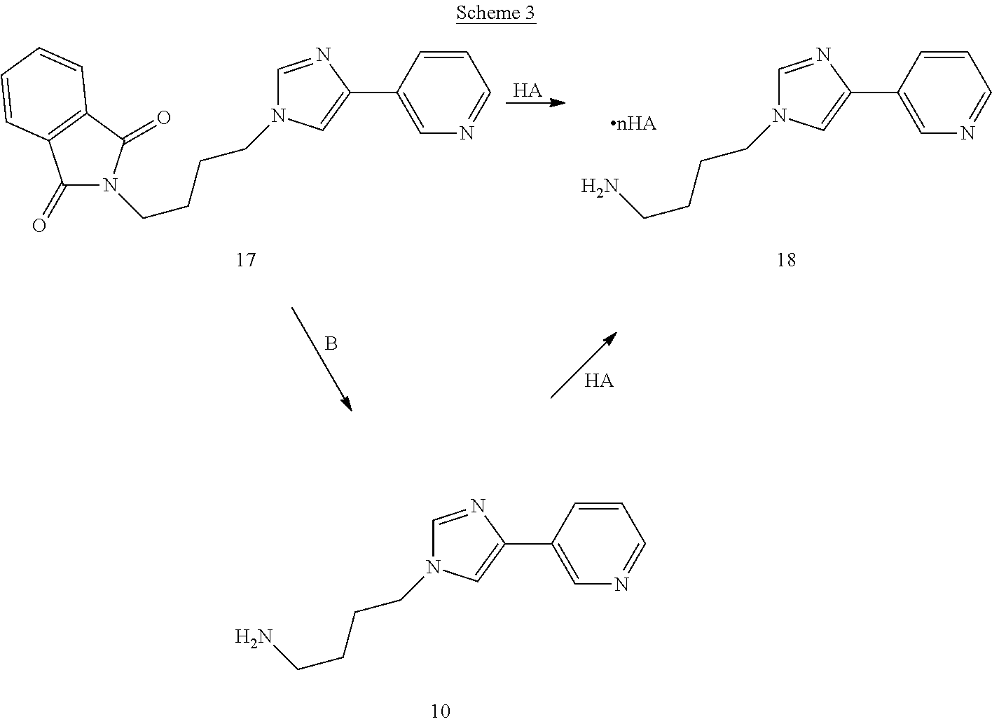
C(CCN1C=NC(C2=CN=CC=C2)=C1)CN.[HA].B.[HA].C(CCN1C=NC(C2=CN=CC=C2)=C1)CN.C1(=O)N(CCCCN2C=NC(C3=CN=CC=C3)=C2)C(=O)C2=C1C=CC=C2
